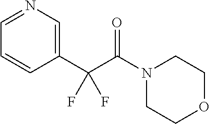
C1OCCN(C(C(C2=CN=CC=C2)(F)F)=O)C1
